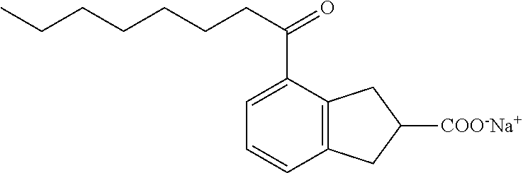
C1=C(C(CCCCCCC)=O)C2=C(C=C1)CC([COO-Na+])C2
